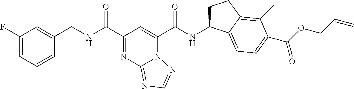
C1(F)=CC=CC(CNC(C2=NC3=NC=NN3C(C(NC3CCC4=C(C)C(C(OCC=C)=O)=CC=C34)=O)=C2)=O)=C1
